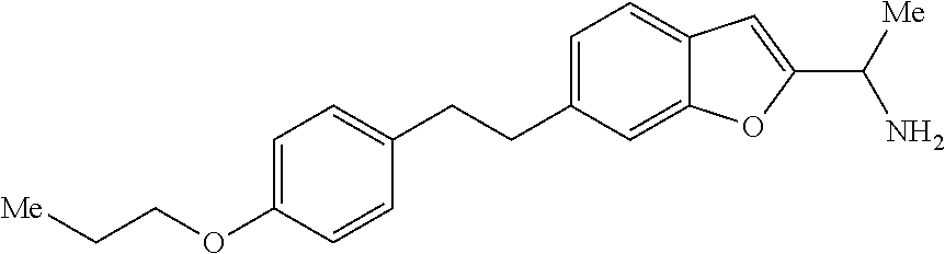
C1=C(OCC[Me])C=CC(CCC2=CC=C3C(=C2)OC(C([Me])N)=C3)=C1
